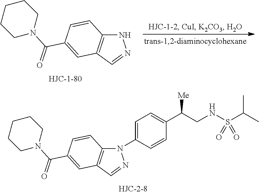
N1C2=C(C=N1)C=C(C(=O)N1CCCCC1)C=C2.N1(C2=CC=C(C(CNS(C(C)C)(=O)=O)[Me])C=C2)C2=C(C=N1)C=C(C(=O)N1CCCCC1)C=C2
